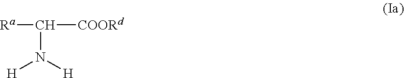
[Ra]C([COORd])N([H])[H]
